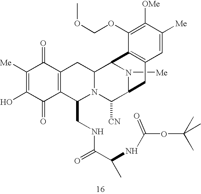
N1([Me])C2C([CN])N3C(CNC(C(NC(OC(C)(C)C)=O)C)=O)C4=C(C(=O)C([Me])=C(O)C4=O)CC3C1C1=C(C2)C=C([Me])C([OMe])=C1OCOC
